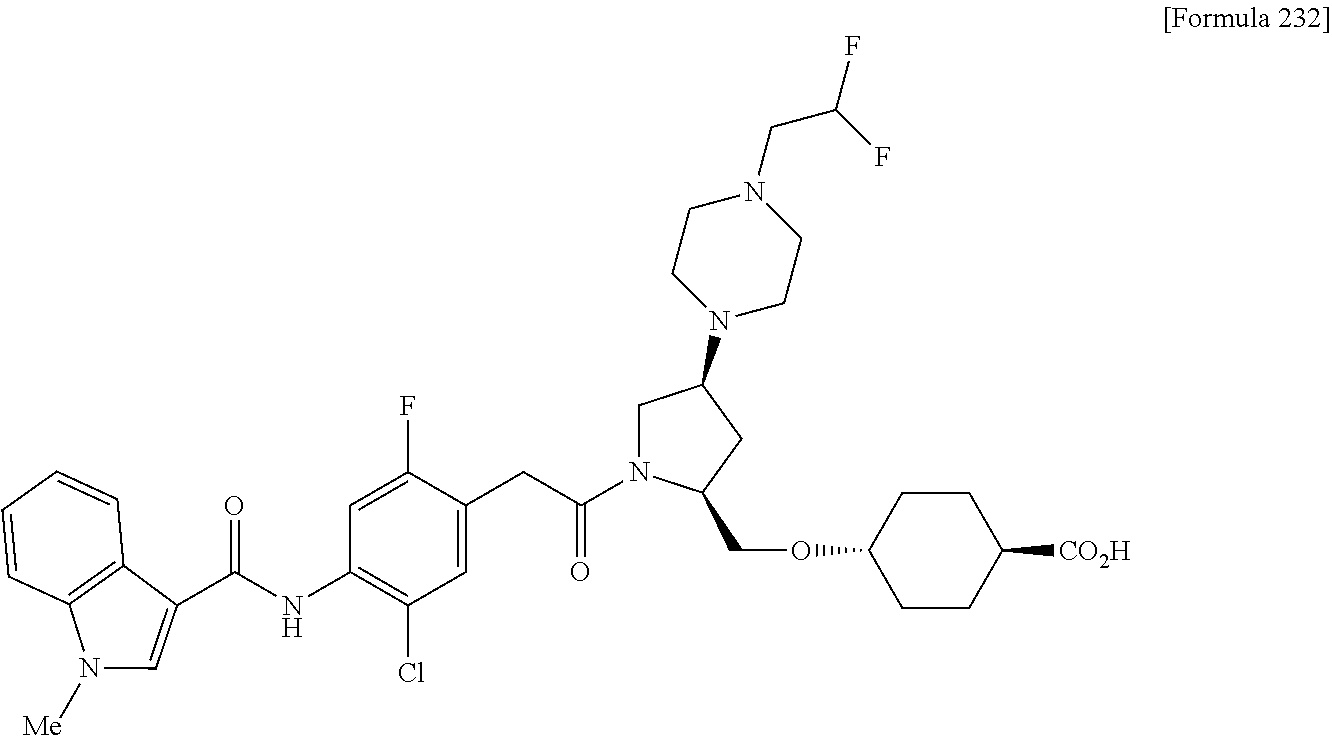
C1=C(F)C(CC(N2CC(N3CCN(CC(F)F)CC3)CC2COC2CCC([CO2H])CC2)=O)=CC(Cl)=C1NC(C1=CN([Me])C2=C1C=CC=C2)=O
